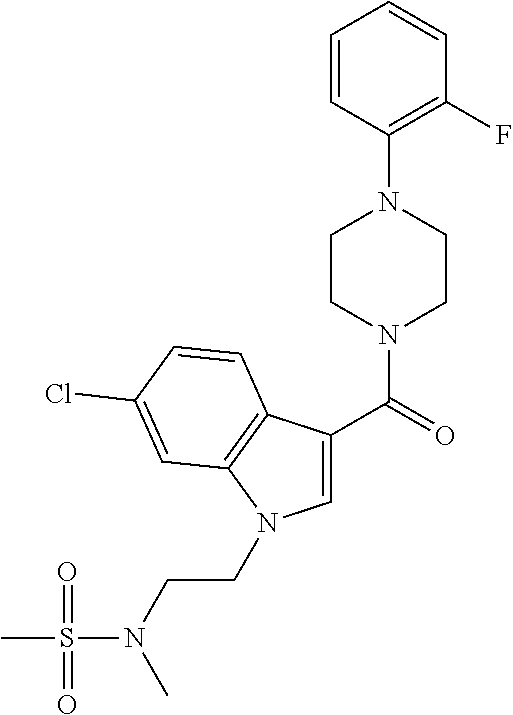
C1=C(C(=O)N2CCN(C3=C(F)C=CC=C3)CC2)C2=C(N1CCN(C)S(=O)(C)=O)C=C(Cl)C=C2
